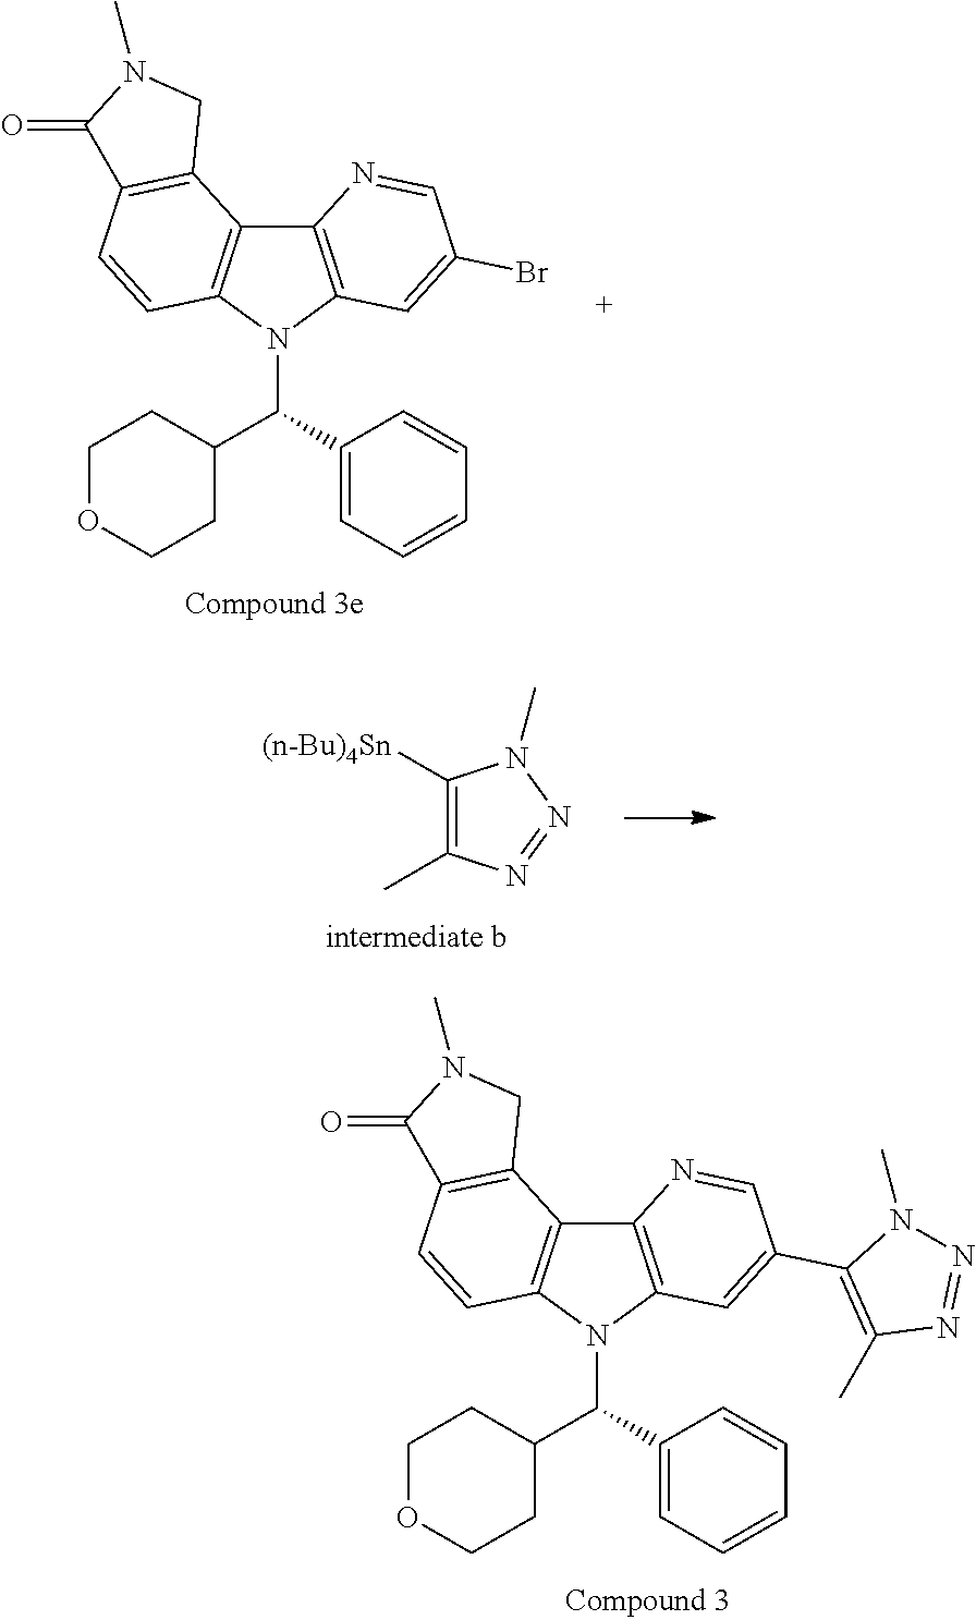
C12=C(C=C(C3=C(C)N=NN3C)C=N1)N(C(C1=CC=CC=C1)C1CCOCC1)C1=C2C2=C(C=C1)C(=O)N(C)C2.C12=C(C=C(Br)C=N1)N(C(C1=CC=CC=C1)C1CCOCC1)C1=C2C2=C(C=C1)C(=O)N(C)C2.C1([(n-Bu)4Sn])=C(C)N=NN1C
